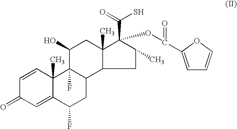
C1=CC2(C)C(=CC1=O)C(F)CC1C2(F)C(O)CC2(C)C(C(=O)S)(OC(C3=CC=CO3)=O)C(C)CC12
